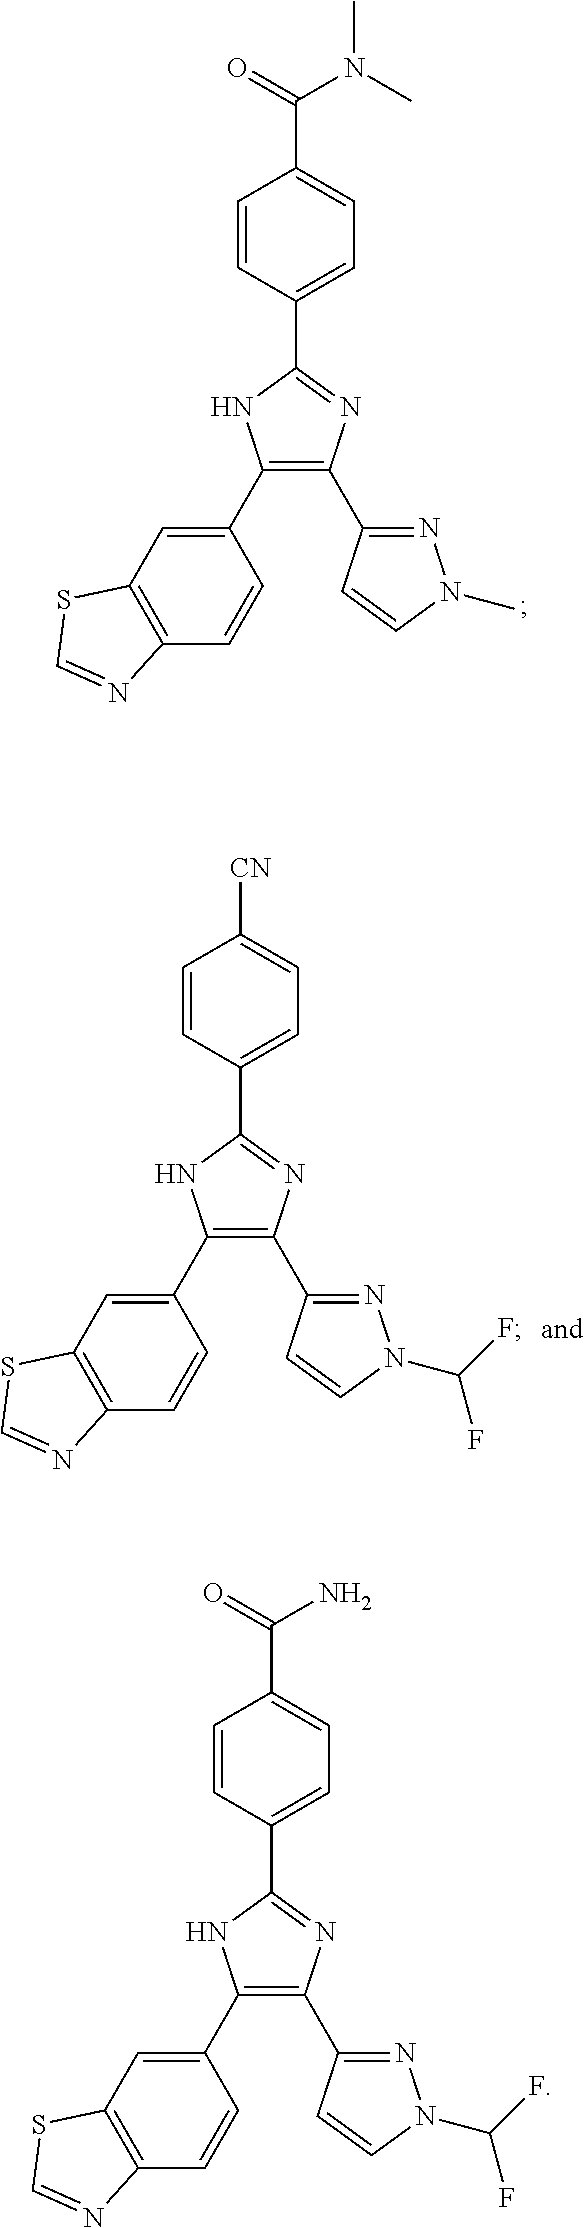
C1(C2=CC3=C(C=C2)N=CS3)=C(C2=NN(C(F)F)C=C2)N=C(C2=CC=C(C(N)=O)C=C2)N1.C1(C2=CC3=C(C=C2)N=CS3)=C(C2=NN(C)C=C2)N=C(C2=CC=C(C(N(C)C)=O)C=C2)N1.C1(C2=CC3=C(C=C2)N=CS3)=C(C2=NN(C(F)F)C=C2)N=C(C2=CC=C([CN])C=C2)N1
